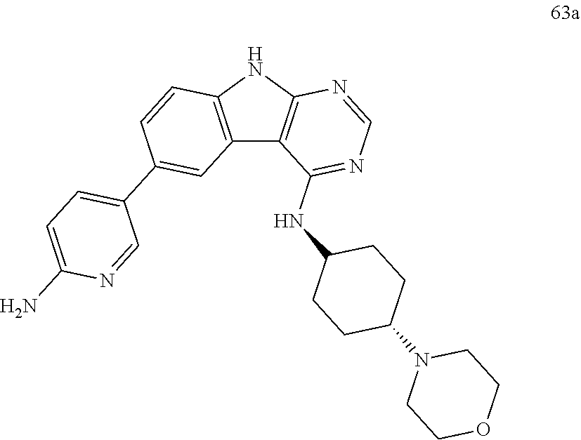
C12=C(NC3=C1C(NC1CCC(N4CCOCC4)CC1)=NC=N3)C=CC(C1=CC=C(N)N=C1)=C2
